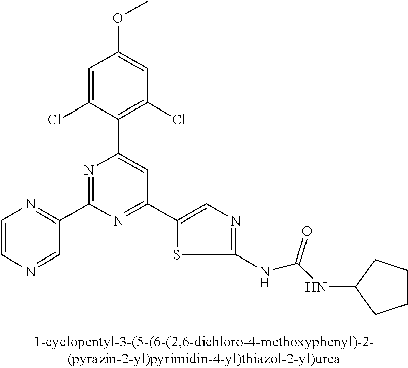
C1=C(Cl)C(C2=CC(C3=CN=C(NC(NC4CCCC4)=O)S3)=NC(C3=NC=CN=C3)=N2)=C(Cl)C=C1OC
